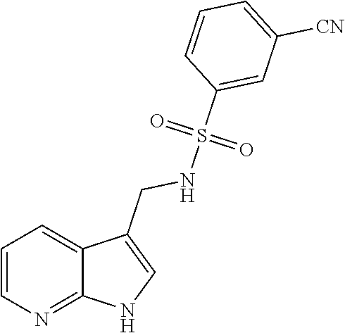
C1=CN=C2C(=C1)C(CNS(C1=CC([CN])=CC=C1)(=O)=O)=CN2
